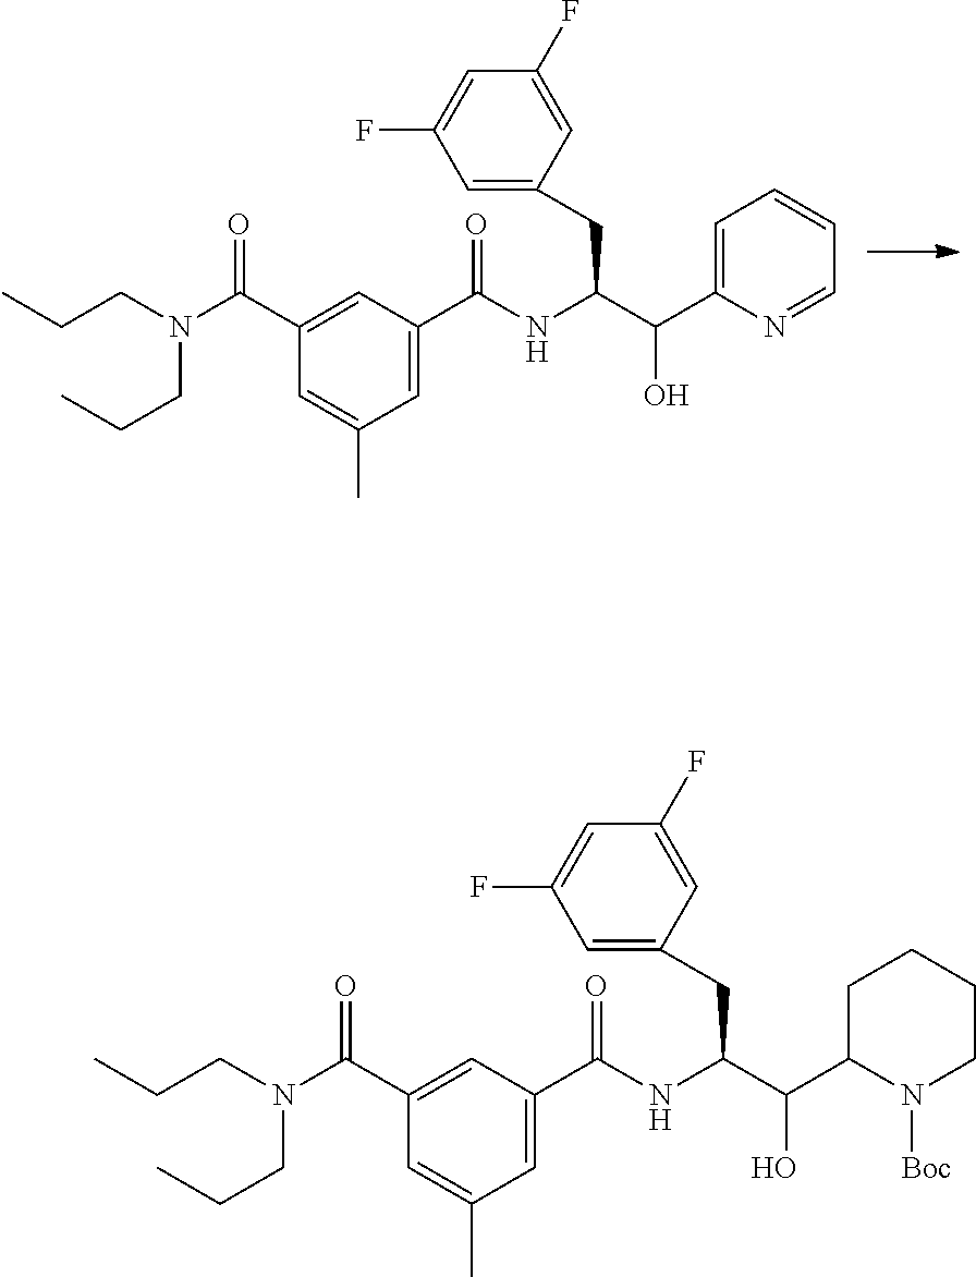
N1=CC=CC=C1C(C(NC(C1=CC(C)=CC(C(N(CCC)CCC)=O)=C1)=O)CC1=CC(F)=CC(F)=C1)O.N1([Boc])CCCCC1C(C(NC(C1=CC(C)=CC(C(N(CCC)CCC)=O)=C1)=O)CC1=CC(F)=CC(F)=C1)O
